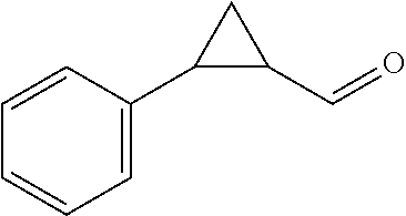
C1=C(C2C(C=O)C2)C=CC=C1
